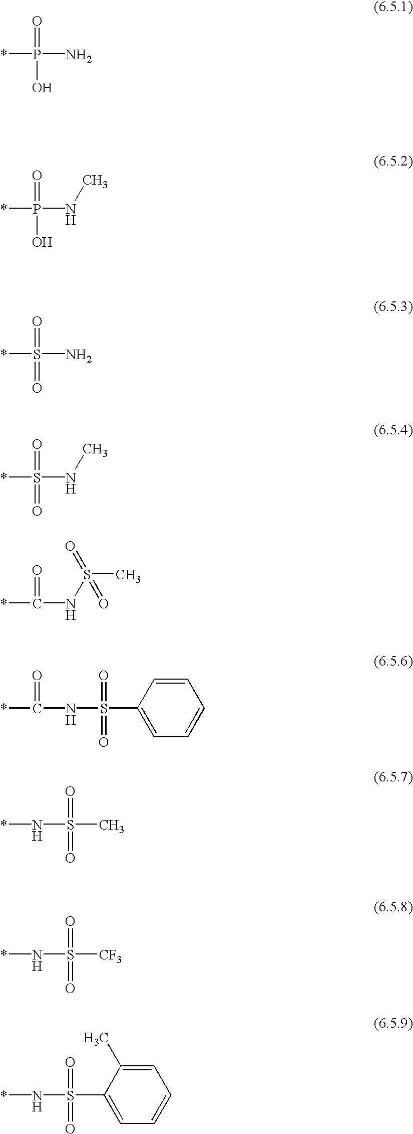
*P(=O)(N)O.*P(=O)(NC)O.*S(=O)(N)=O.*S(=O)(NC)=O.*C(=O)NS(C1=CC=CC=C1)(=O)=O.*NS(C)(=O)=O.*NS([CF3])(=O)=O.*NS(C1=CC=CC=C1C)(=O)=O.*C(=O)NS(C)(=O)=O
